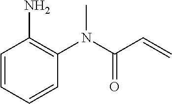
C1=CC(N)=C(N(C(C=C)=O)C)C=C1
